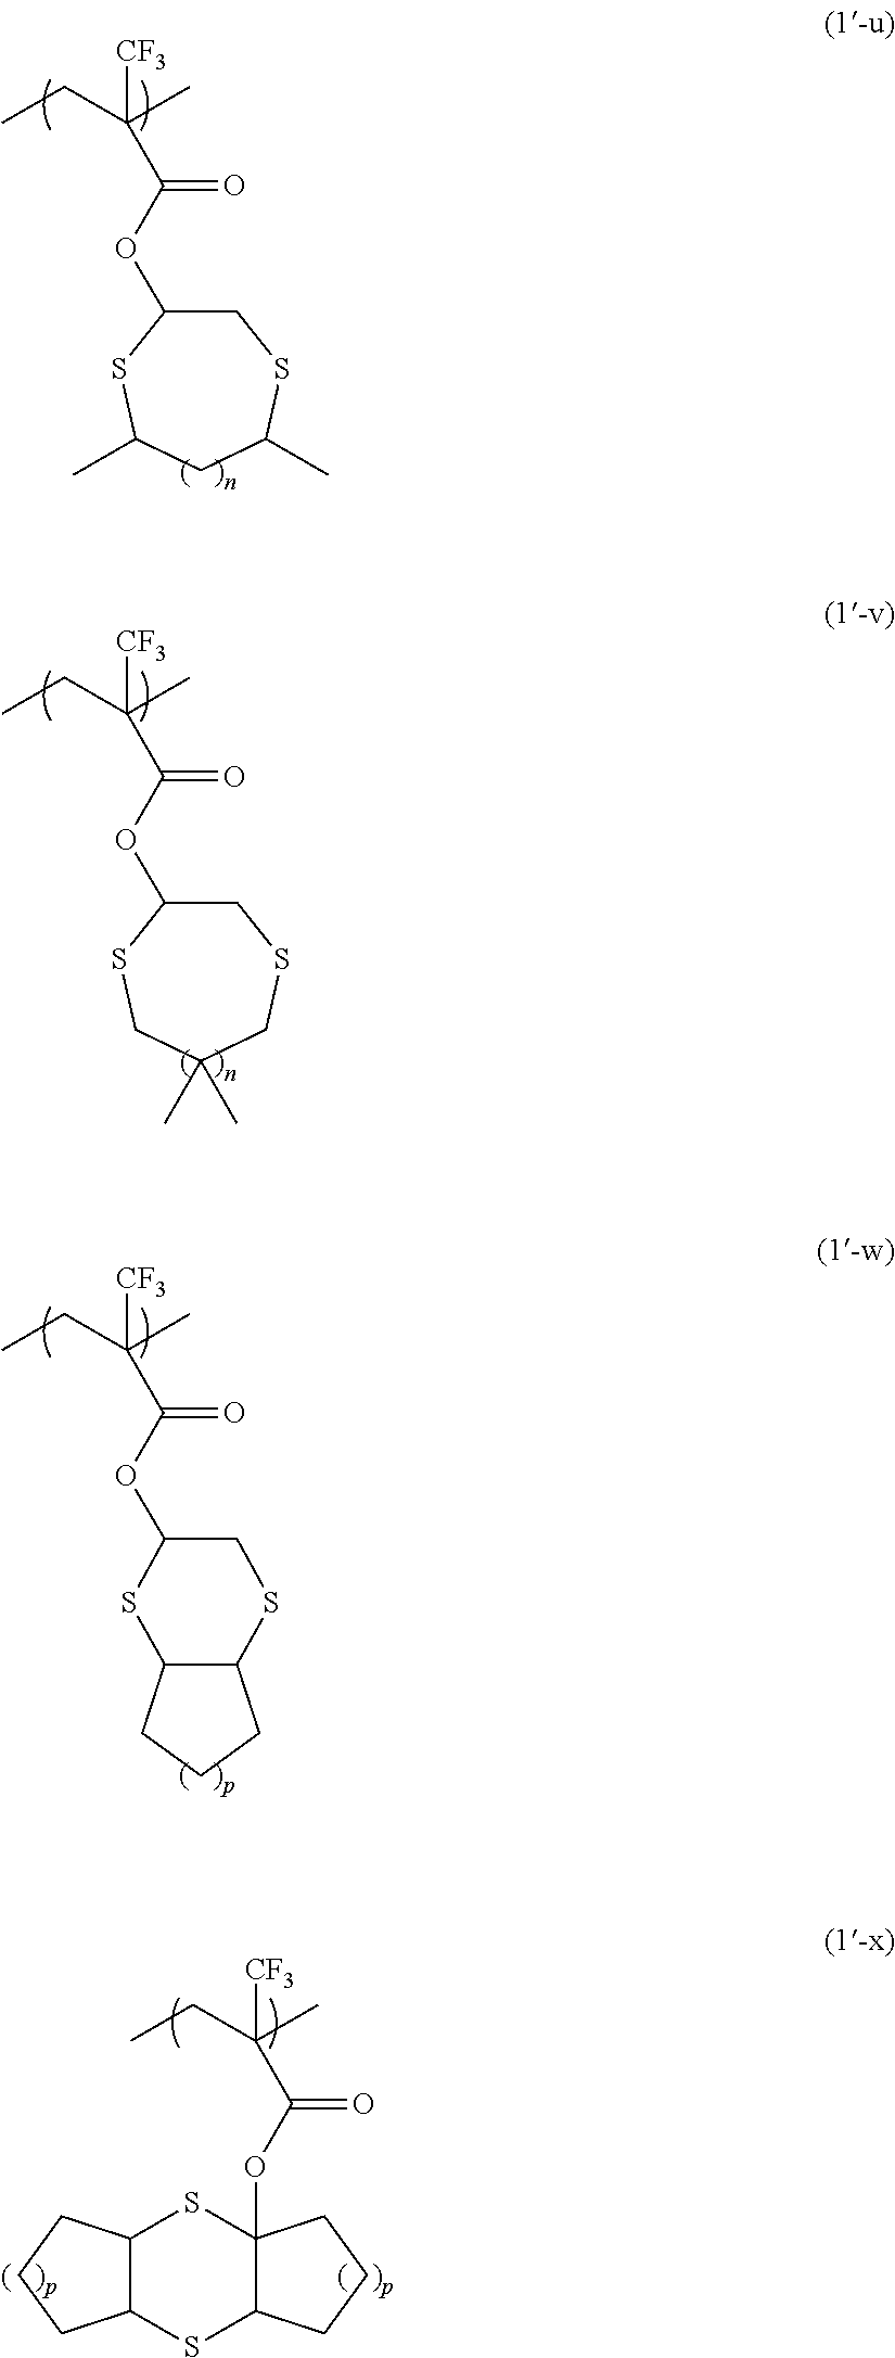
CCC(C)([CF3])C(OC1CSC(C)CC(C)S1)=O.CCC(C)(C(OC1CSCC(C)(C)CS1)=O)[CF3].CCC(C)(C(OC1SC2C(SC1)CCC2)=O)[CF3].CCC(C)(C(OC12SC3C(SC1CCC2)CCC3)=O)[CF3]
